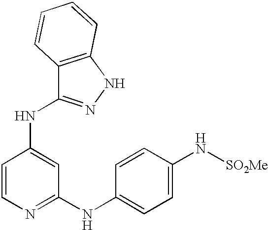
C1=CC(NC2=NNC3=C2C=CC=C3)=CC(NC2=CC=C(N[SO2Me])C=C2)=N1
